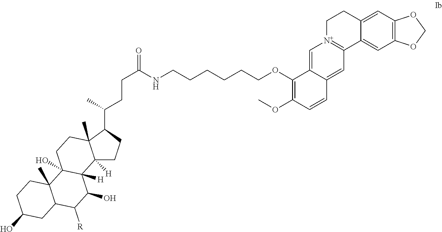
C12([H])CCC(C(CCC(NCCCCCCOC3=C(OC)C=CC4=CC5=[N+](C=C34)CCC3=CC4=C(C=C53)OCO4)=O)C)C1(C)CCC1(O)C2([H])C(O)C([R])C2C1(C)CCC(O)C2
